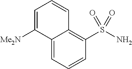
C12=CC=CC(S(N)(=O)=O)=C1C=CC=C2[Me2N]
